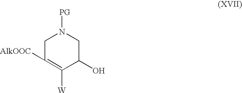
C1C([AlkOOC])=C([W])C(O)CN1[PG]
